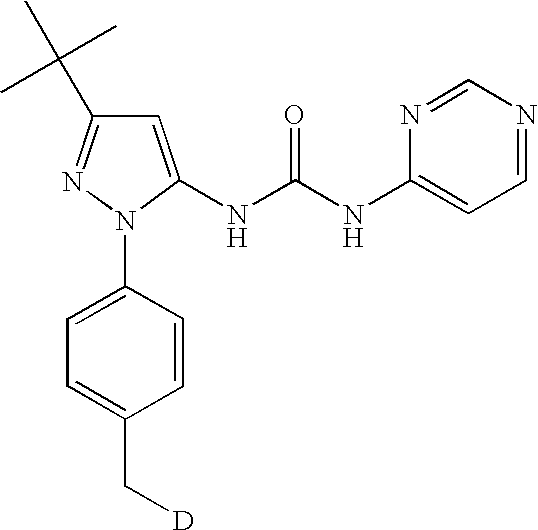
C1=C(NC(NC2=CC=NC=N2)=O)N(C2=CC=C(C[D])C=C2)N=C1C(C)(C)C
